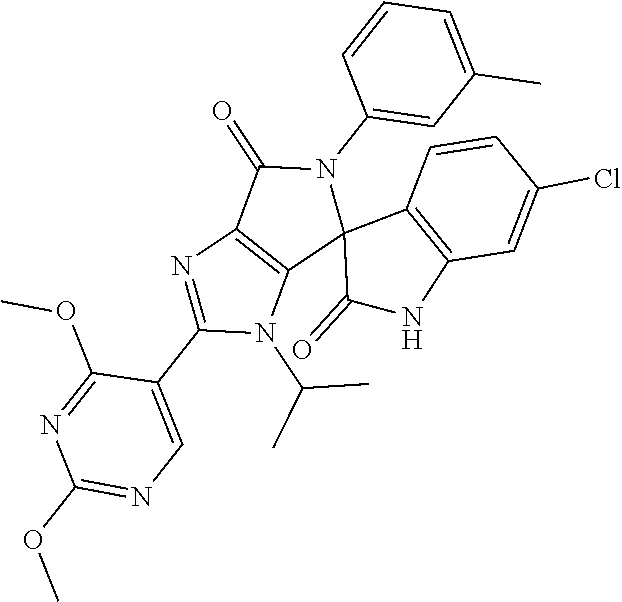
C12=C(C(=O)N(C3=CC(C)=CC=C3)C13C(=O)NC1=C3C=CC(Cl)=C1)N=C(C1=CN=C(OC)N=C1OC)N2C(C)C
